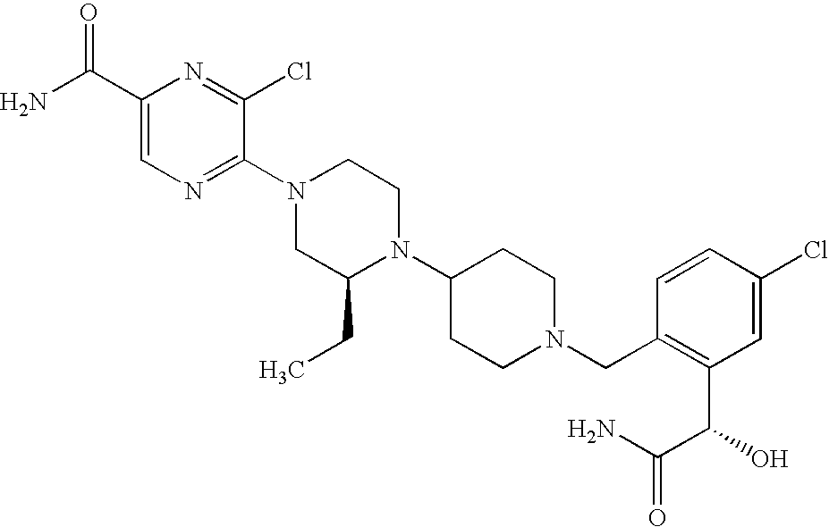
C1(C(N)=O)=CN=C(N2CC(CC)N(C3CCN(CC4=C(C(C(=O)N)O)C=C(Cl)C=C4)CC3)CC2)C(Cl)=N1
